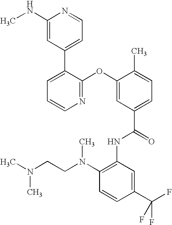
N1=C(OC2=CC(C(=O)NC3=C(N(CCN(C)C)C)C=CC(C(F)(F)F)=C3)=CC=C2C)C(C2=CC=NC(NC)=C2)=CC=C1
